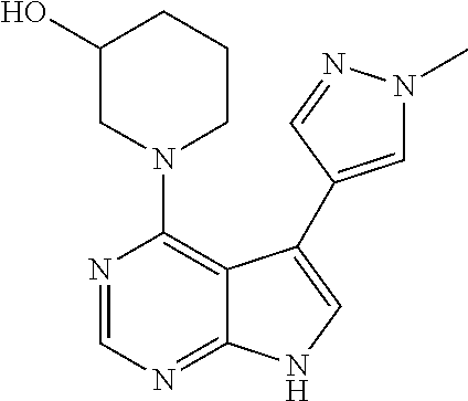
C12=NC=NC(N3CCCC(O)C3)=C1C(C1=CN(C)N=C1)=CN2
